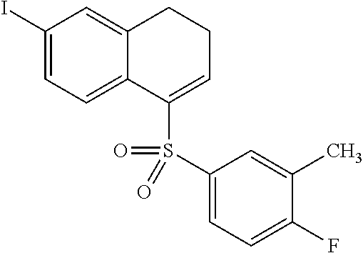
C1(I)=CC=C2C(=C1)CCC=C2S(=O)(C1=CC=C(F)C(C)=C1)=O
